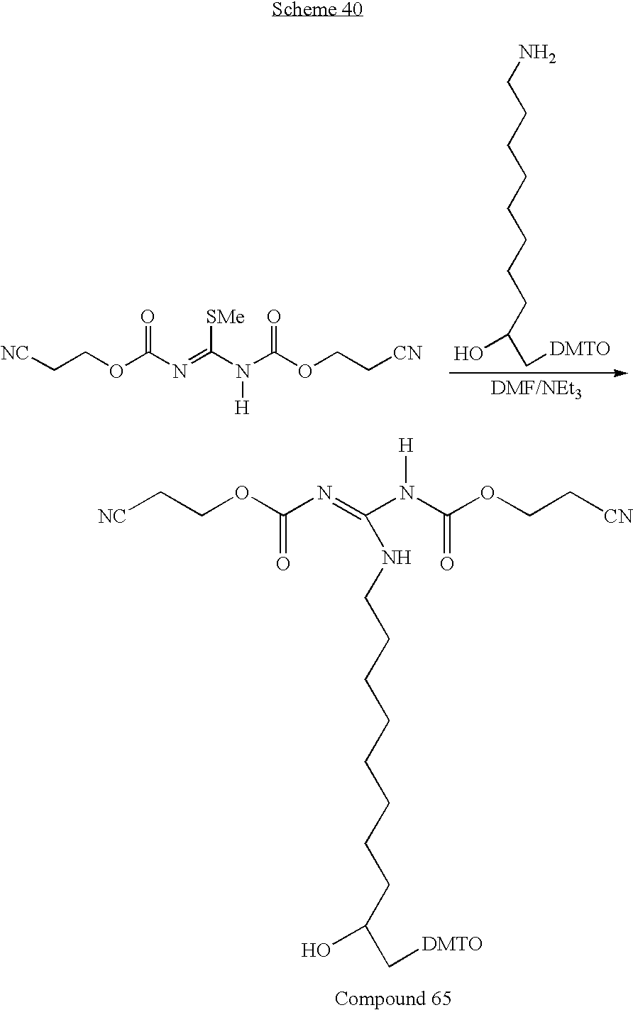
[NC]CCOC(N=C(N(C(OCC[CN])=O)[H])[SMe])=O.NCCCCCCCCC(C[DMTO])O.N(CCCCCCCCC(C[DMTO])O)C(N(C(OCC[CN])=O)[H])=NC(OCC[NC])=O
